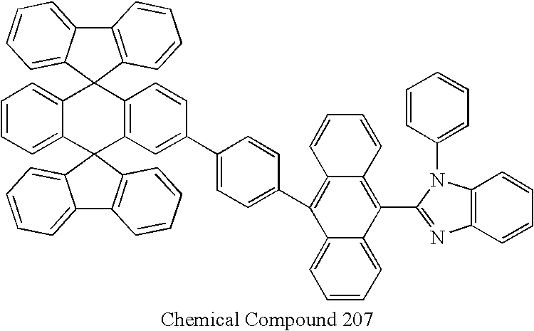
C12=CC=CC=C1C1(C3=C(C=CC(C4=CC=C(C5=C6C(=C(C7=NC8=C(N7C7=CC=CC=C7)C=CC=C8)C7=CC=CC=C57)C=CC=C6)C=C4)=C3)C23C2=CC=CC=C2C2=C3C=CC=C2)C2=C(C3=CC=CC=C31)C=CC=C2
